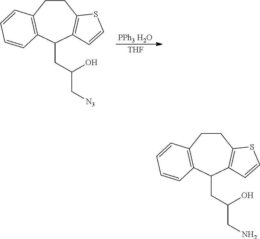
C1CC2=C(C(CC(CN)O)C3=C1SC=C3)C=CC=C2.C1CC2=C(C(CC(C[N3])O)C3=C1SC=C3)C=CC=C2.[THF].[PPh3 H2O]
